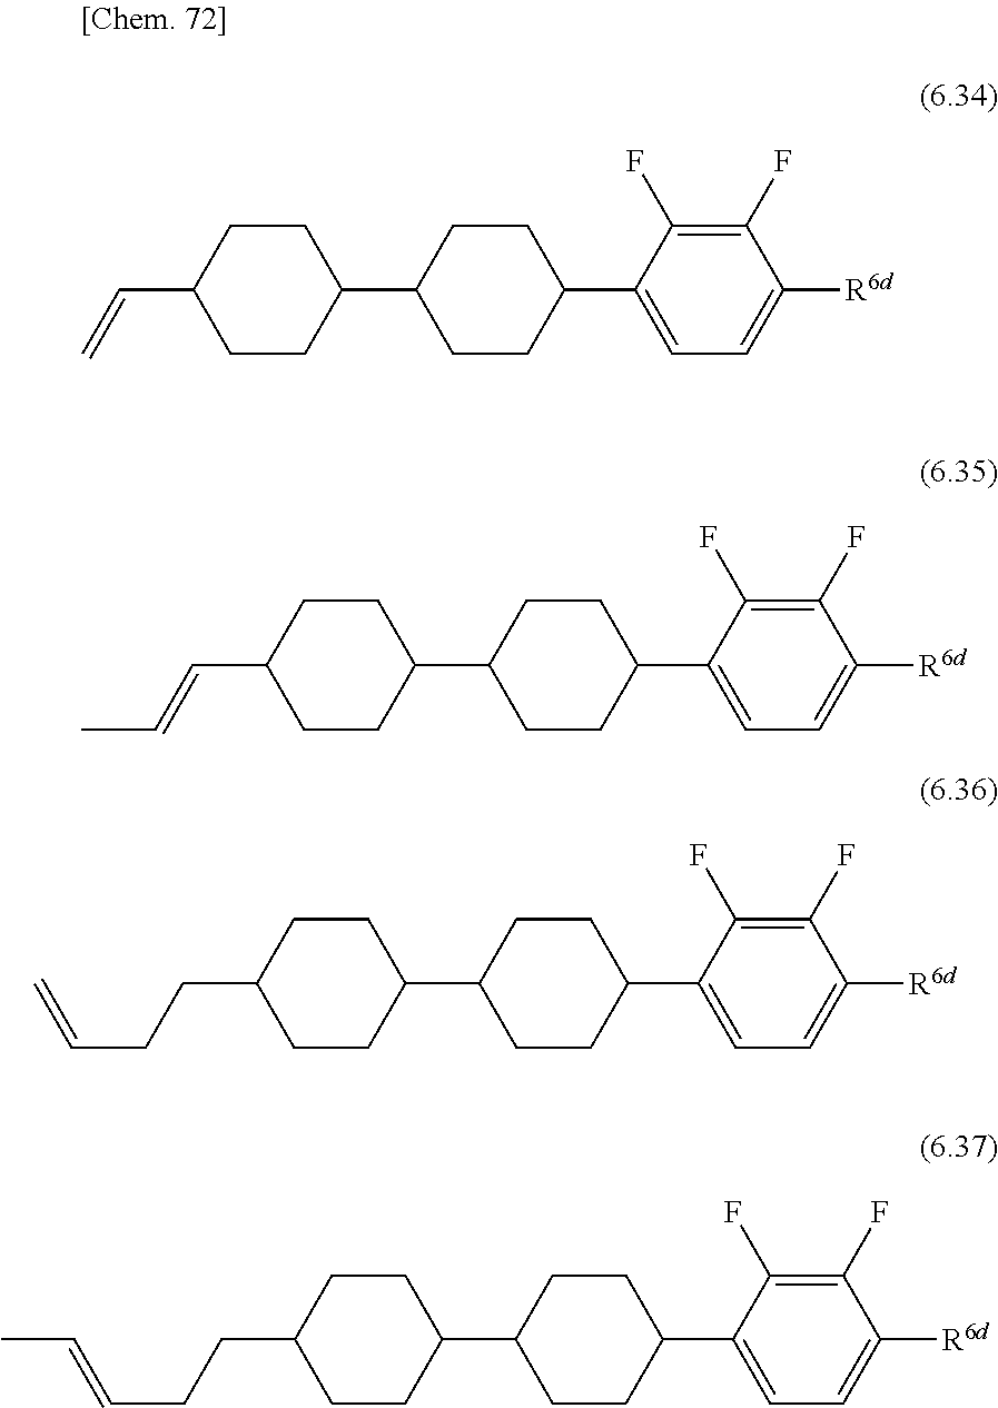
C1CC(C=C)CCC1C1CCC(C2=CC=C([R6d])C(F)=C2F)CC1.C1CC(C=CC)CCC1C1CCC(C2=CC=C([R6d])C(F)=C2F)CC1.C1CC(CCC=C)CCC1C1CCC(C2=CC=C([R6d])C(F)=C2F)CC1.C1CC(CCC=CC)CCC1C1CCC(C2=CC=C([R6d])C(F)=C2F)CC1
